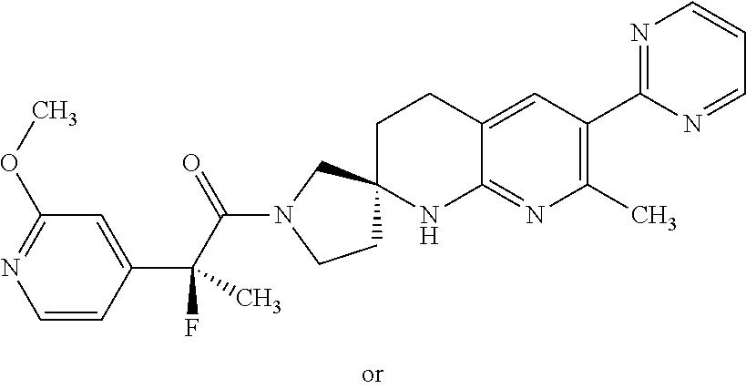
C1=CC(C(C(N2CCC3(C2)CCC2=CC(C4=NC=CC=N4)=C(C)N=C2N3)=O)(C)F)=CC(OC)=N1
